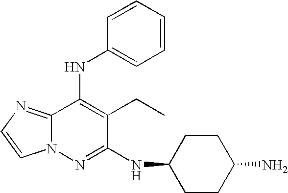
C12=NC=CN1N=C(NC1CCC(N)CC1)C(CC)=C2NC1=CC=CC=C1
